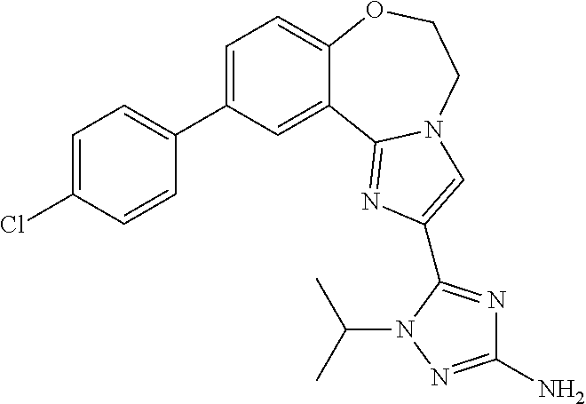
C1=C(C2=CC=C(Cl)C=C2)C=C2C(=C1)OCCN1C2=NC(C2=NC(N)=NN2C(C)C)=C1
